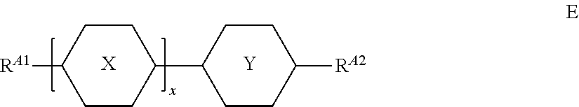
[X].[Y].[RA1]C1CCC(C2CCC([RA2])CC2)CC1
